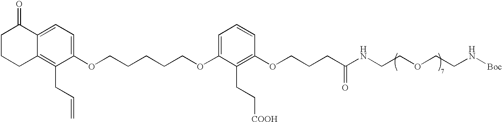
C1=C(OCCCCCOC2=CC=CC(OCCCC(=O)NCCOCCN[Boc])=C2CC[COOH])C(CC=C)=C2C(=C1)C(=O)CCC2
